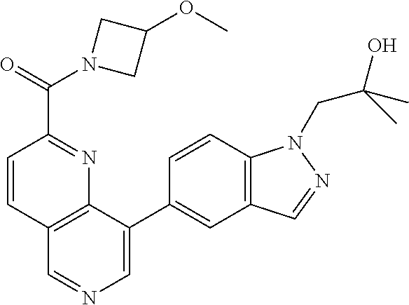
C1=CC(C(=O)N2CC(OC)C2)=NC2=C1C=NC=C2C1=CC2=C(C=C1)N(CC(O)(C)C)N=C2
